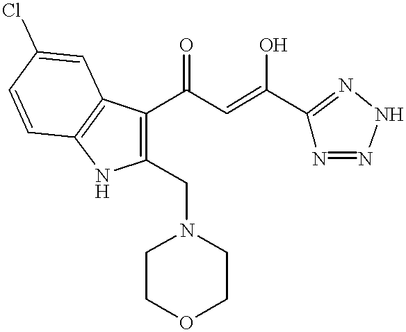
C1(CN2CCOCC2)=C(C(C=C(O)C2=NNN=N2)=O)C2=C(N1)C=CC(Cl)=C2
